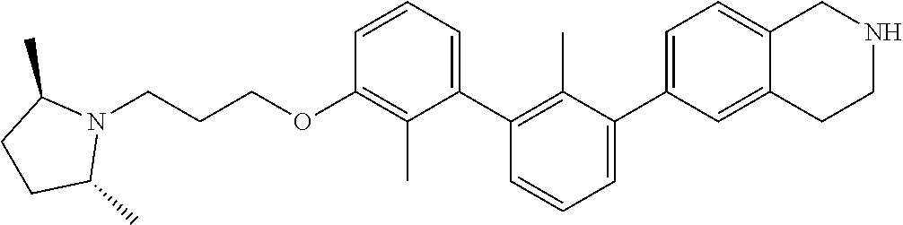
C1(OCCCN2C(C)CCC2C)=C(C)C(C2=C(C)C(C3=CC=C4C(=C3)CCNC4)=CC=C2)=CC=C1
